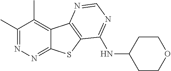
C1(C)=NN=C2C(=C1C)C1=C(S2)C(NC2CCOCC2)=NC=N1
